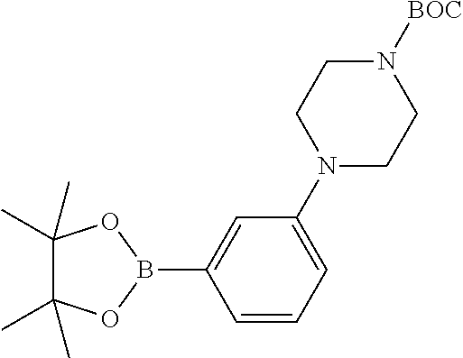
C1=CC=C(N2CCN([BOC])CC2)C=C1B1OC(C)(C)C(C)(C)O1
